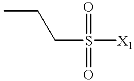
C(S([X1])(=O)=O)CC
